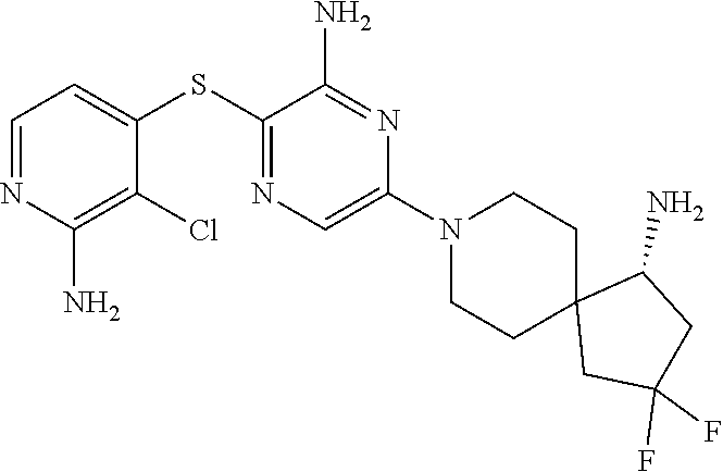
S(C1=NC=C(N2CCC3(CC2)CC(F)(F)CC3N)N=C1N)C1=CC=NC(N)=C1Cl
